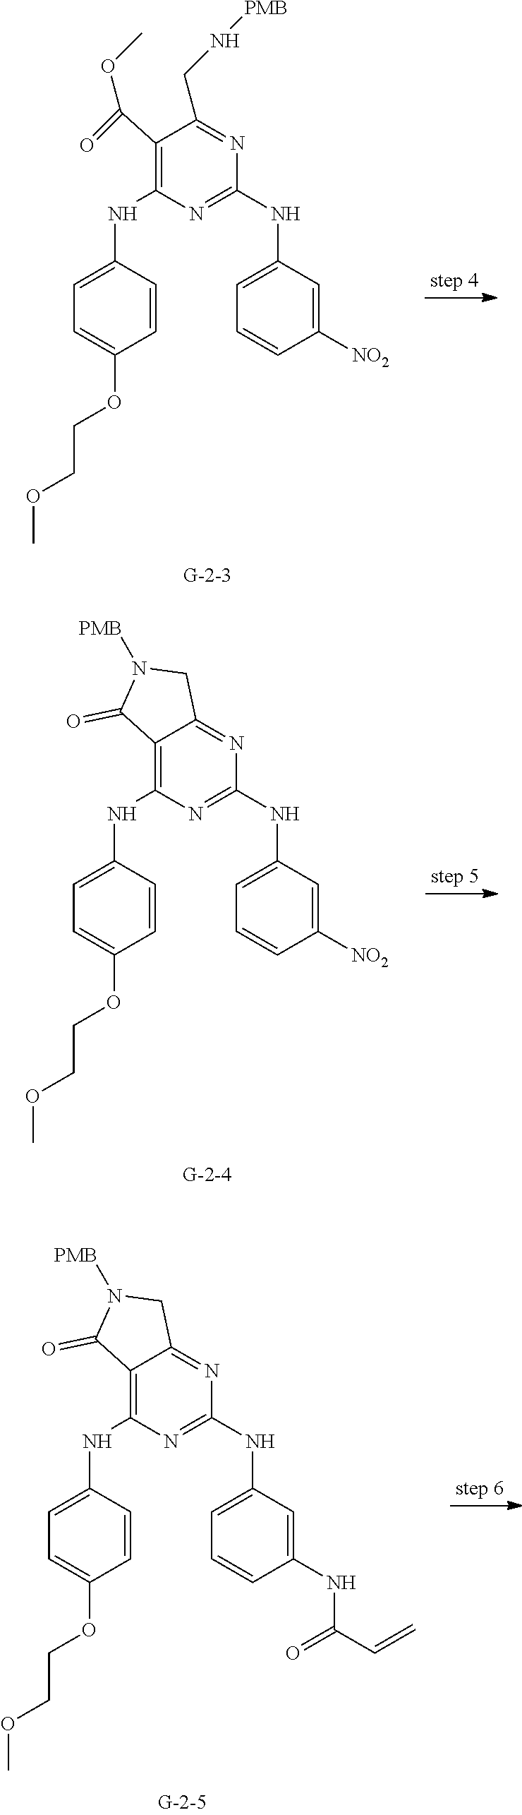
C1(C(=O)OC)=C(NC2=CC=C(OCCOC)C=C2)N=C(NC2=CC=CC([NO2])=C2)N=C1CN[PMB].C12=C(NC3=CC=C(OCCOC)C=C3)N=C(NC3=CC=CC([NO2])=C3)N=C1CN([PMB])C2=O.C12=C(NC3=CC=C(OCCOC)C=C3)N=C(NC3=CC=CC(NC(=O)C=C)=C3)N=C1CN([PMB])C2=O
